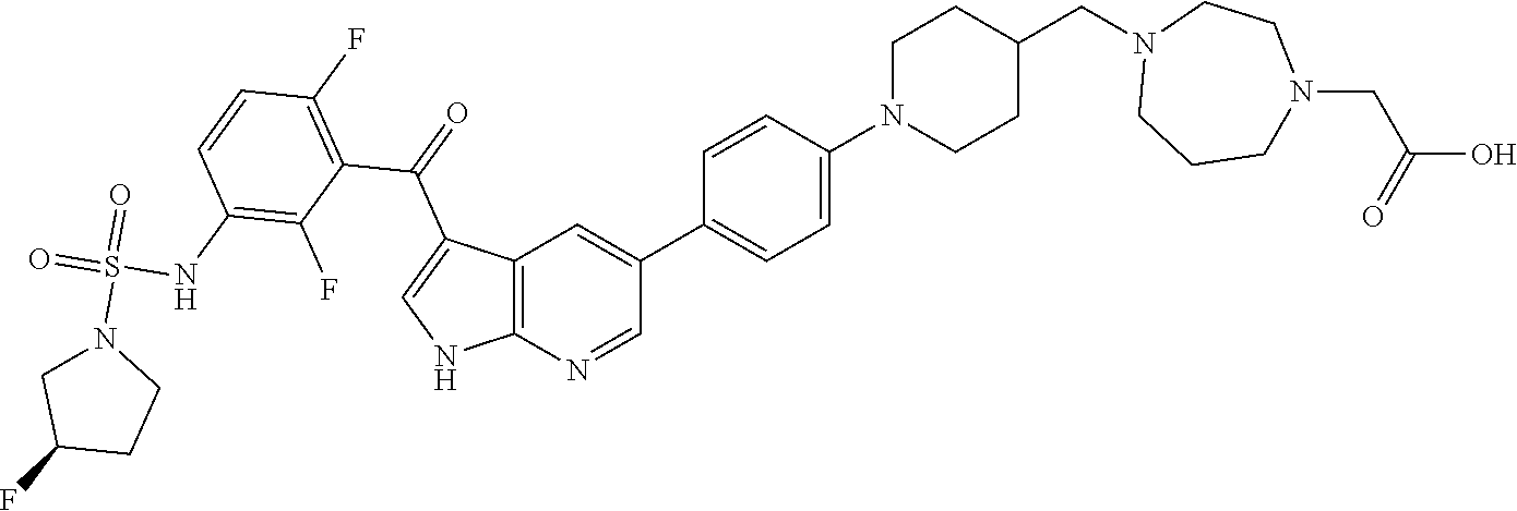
N1(CC2CCN(C3=CC=C(C4=CC5=C(N=C4)NC=C5C(C4=C(F)C=CC(NS(=O)(=O)N5CC(F)CC5)=C4F)=O)C=C3)CC2)CCCN(CC(O)=O)CC1
